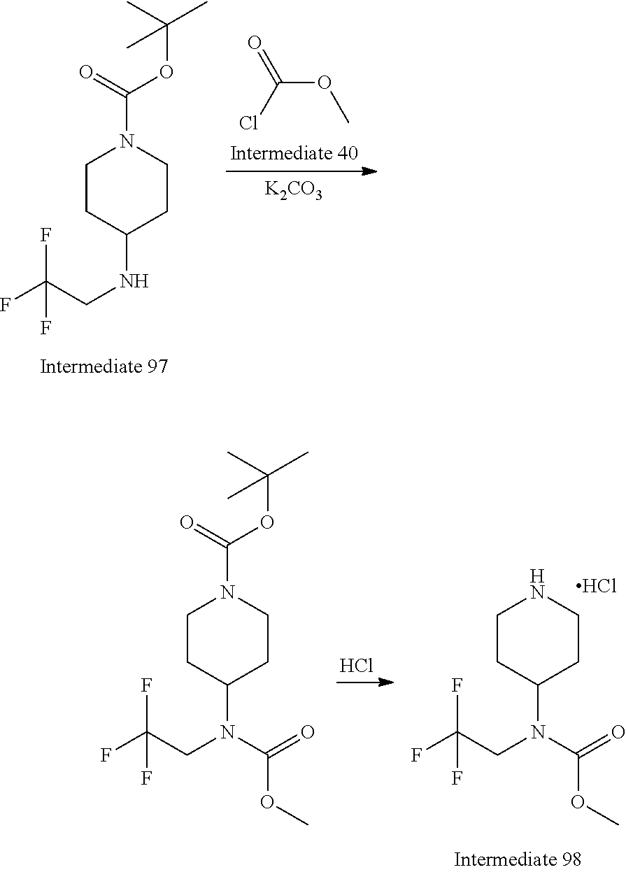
C1CC(NCC(F)(F)F)CCN1C(OC(C)(C)C)=O.[K2CO3].C(OC)(=O)Cl.Cl.C1CC(N(CC(F)(F)F)C(OC)=O)CCN1C(OC(C)(C)C)=O.C1CC(N(CC(F)(F)F)C(OC)=O)CCN1.Cl
